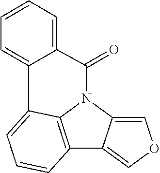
C12=C3N(C4=COC=C14)C(=O)C1=CC=CC=C1C3=CC=C2
